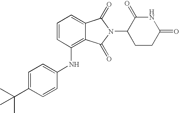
C1(NC2=C3C(=CC=C2)C(=O)N(C2CCC(=O)NC2=O)C3=O)=CC=C(C(C)(C)C)C=C1
